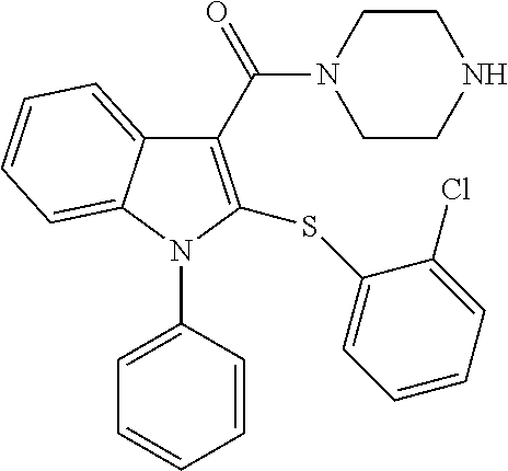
C1(C(=O)N2CCNCC2)=C(SC2=CC=CC=C2Cl)N(C2=CC=CC=C2)C2=CC=CC=C12
